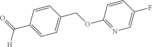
C(C1=CC=C(COC2=NC=C(F)C=C2)C=C1)(=O)[H]
